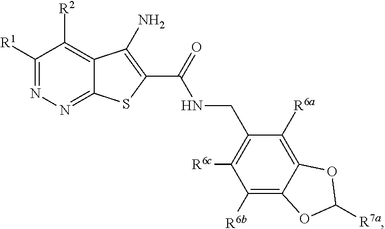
C1([R1])=NN=C2C(=C1[R2])C(N)=C(C(NCC1=C([R6c])C([R6b])=C3C(=C1[R6a])OC([R7a])O3)=O)S2
